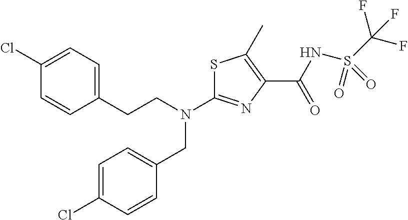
S1C(N(CCC2=CC=C(Cl)C=C2)CC2=CC=C(Cl)C=C2)=NC(C(NS(C(F)(F)F)(=O)=O)=O)=C1C
